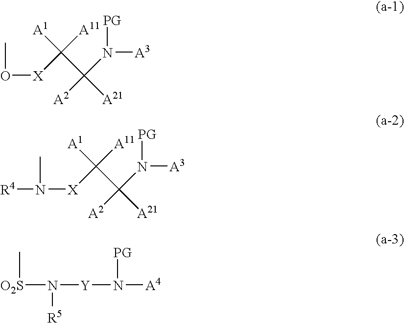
CO[X]C([A11])([A1])C([A21])(N([PG])[A3])[A2].CN([X]C([A11])([A1])C([A21])(N([PG])[A3])[A2])[R4].C[O2S]N([R5])[Y]N([A4])[PG]
